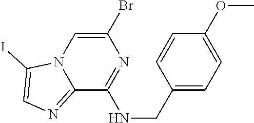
C1(CNC2=NC(Br)=CN3C2=NC=C3I)=CC=C(OC)C=C1
